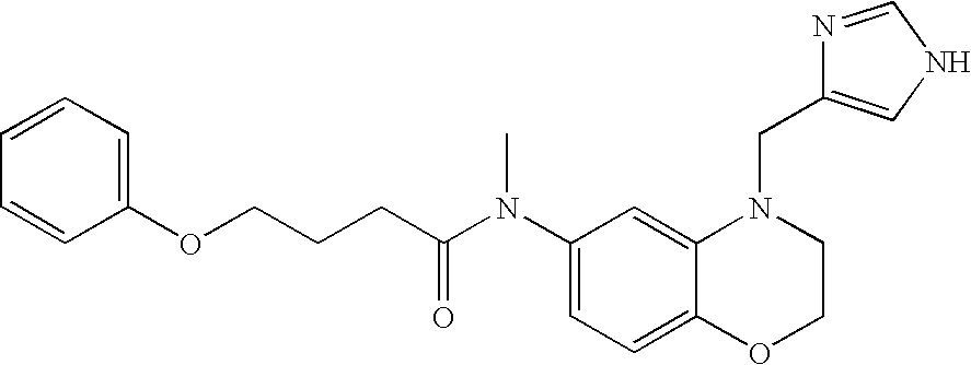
C1(N(C(CCCOC2=CC=CC=C2)=O)C)=CC=C2C(=C1)N(CC1=CNC=N1)CCO2
